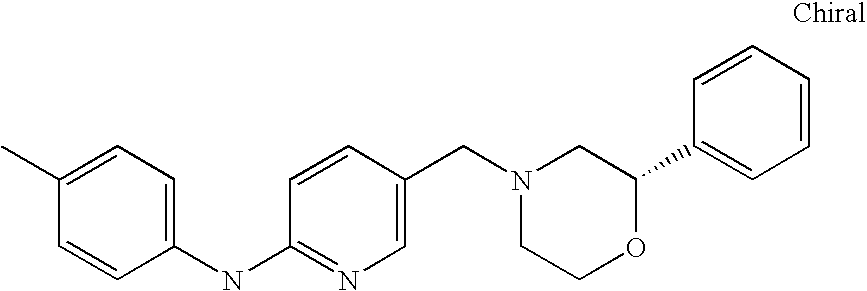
C1(NC2=NC=C(CN3CCOC(C4=CC=CC=C4)C3)C=C2)=CC=C(C)C=C1
